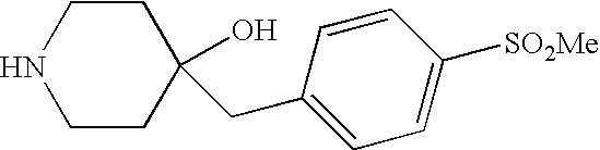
C1CNCCC1(CC1=CC=C([SO2Me])C=C1)O
